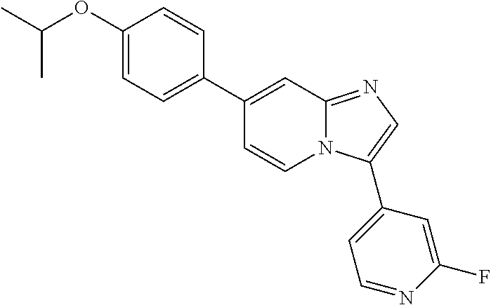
C1(C2=CC=C(OC(C)C)C=C2)=CC2=NC=C(C3=CC=NC(F)=C3)N2C=C1
